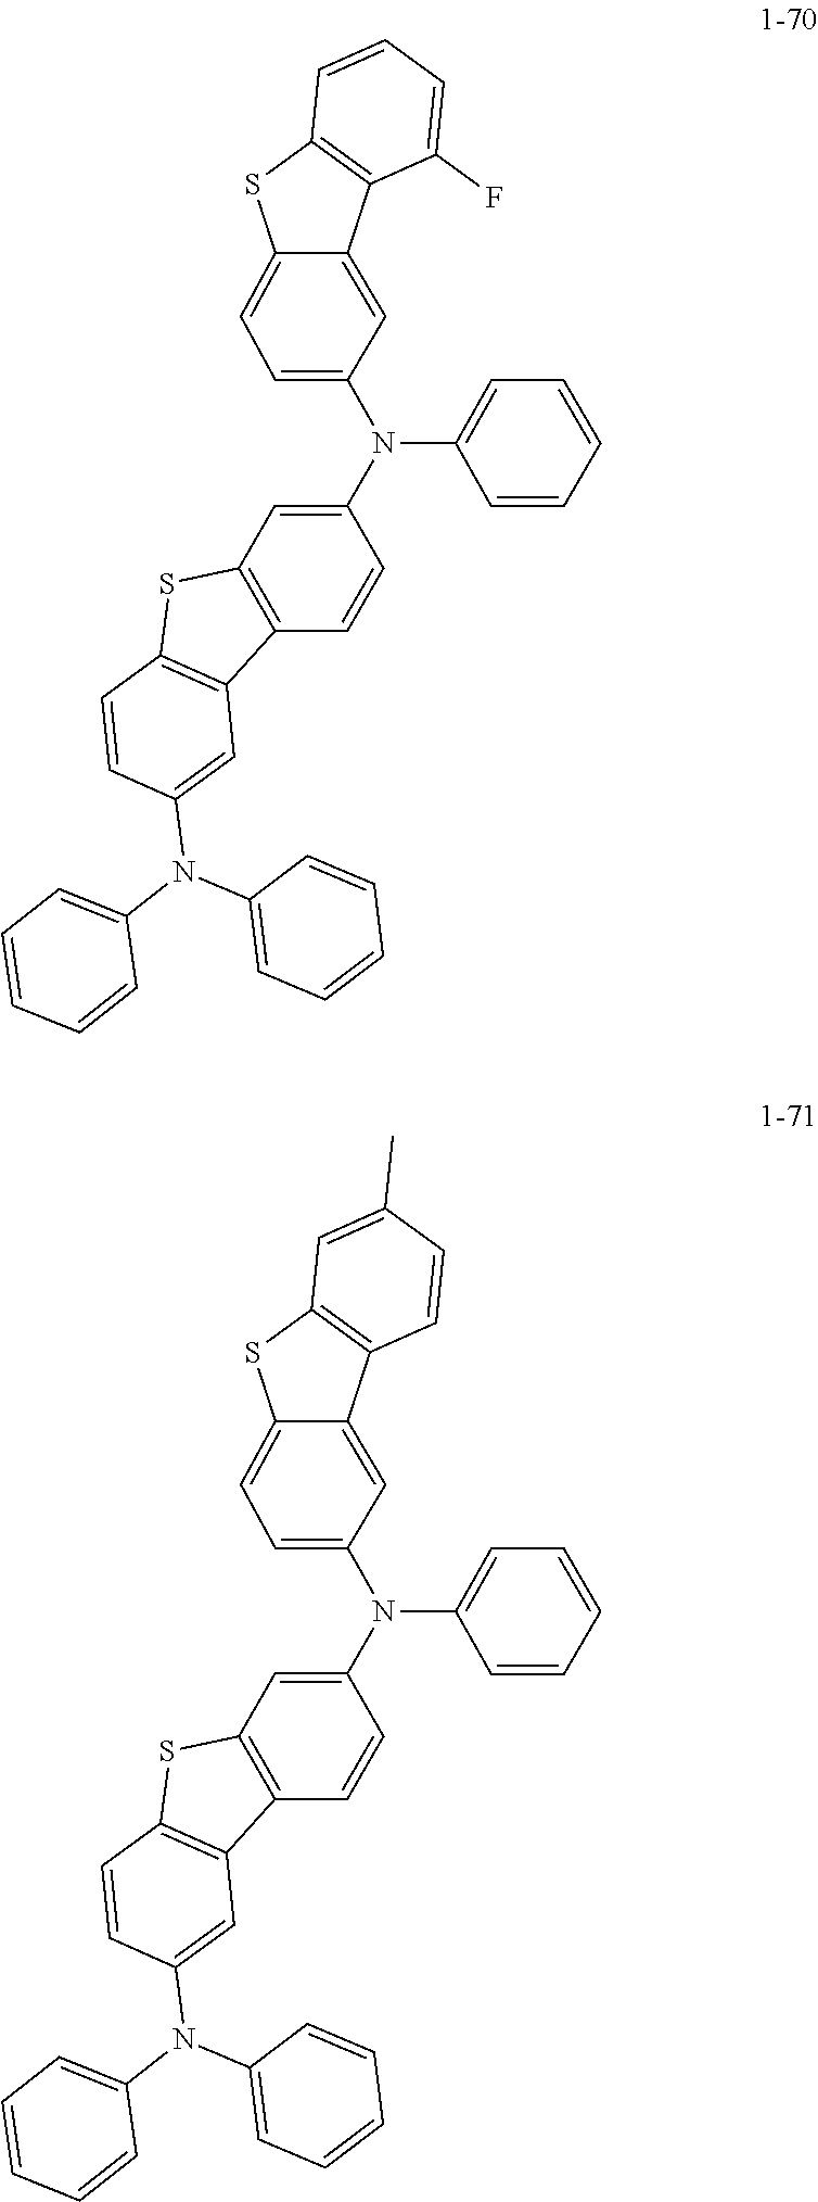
C1(N(C2=CC=C3C(=C2)C2=C(S3)C=CC=C2F)C2=CC=CC=C2)=CC2=C(C=C1)C1=C(S2)C=CC(N(C2=CC=CC=C2)C2=CC=CC=C2)=C1.C1(N(C2=CC=C3C(=C2)C2=C(S3)C=C(C)C=C2)C2=CC=CC=C2)=CC2=C(C=C1)C1=C(S2)C=CC(N(C2=CC=CC=C2)C2=CC=CC=C2)=C1
